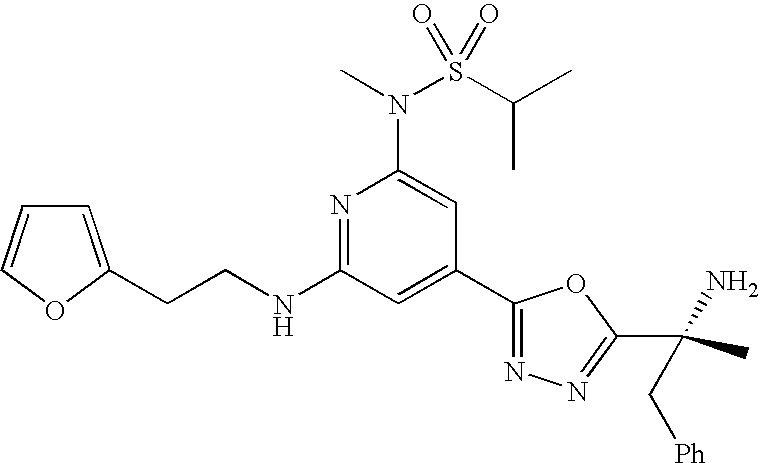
N1=C(NCCC2=CC=CO2)C=C(C2=NN=C(C(C)(N)C[Ph])O2)C=C1N(C)S(C(C)C)(=O)=O
